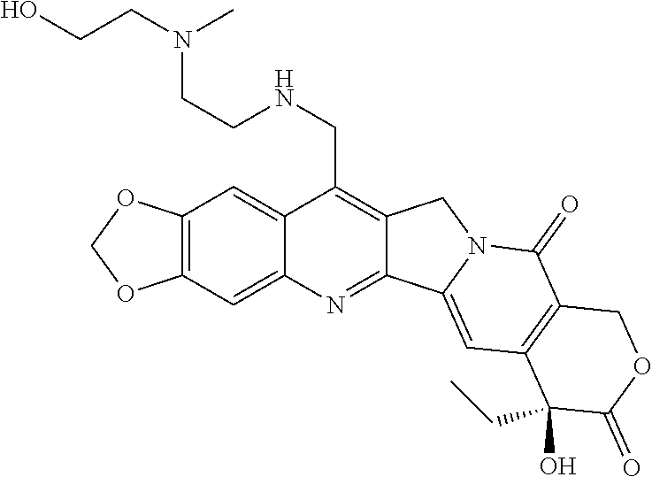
O1COC2=C1C=C1C(CNCCN(CCO)C)=C3C(=NC1=C2)C1=CC2=C(C(=O)N1C3)COC(=O)C2(CC)O
